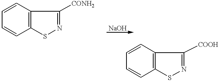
C12=C(C=CC=C1)C([CONH2])=NS2.[NaOH].C12=C(C=CC=C1)C([COOH])=NS2
